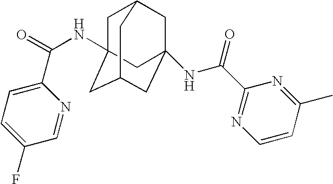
C1=C(C(=O)NC23CC4CC(NC(C5=NC=CC(C)=N5)=O)(CC(C2)C4)C3)N=CC(F)=C1
